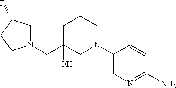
C(N1CC(F)CC1)C1(O)CN(C2=CN=C(N)C=C2)CCC1
